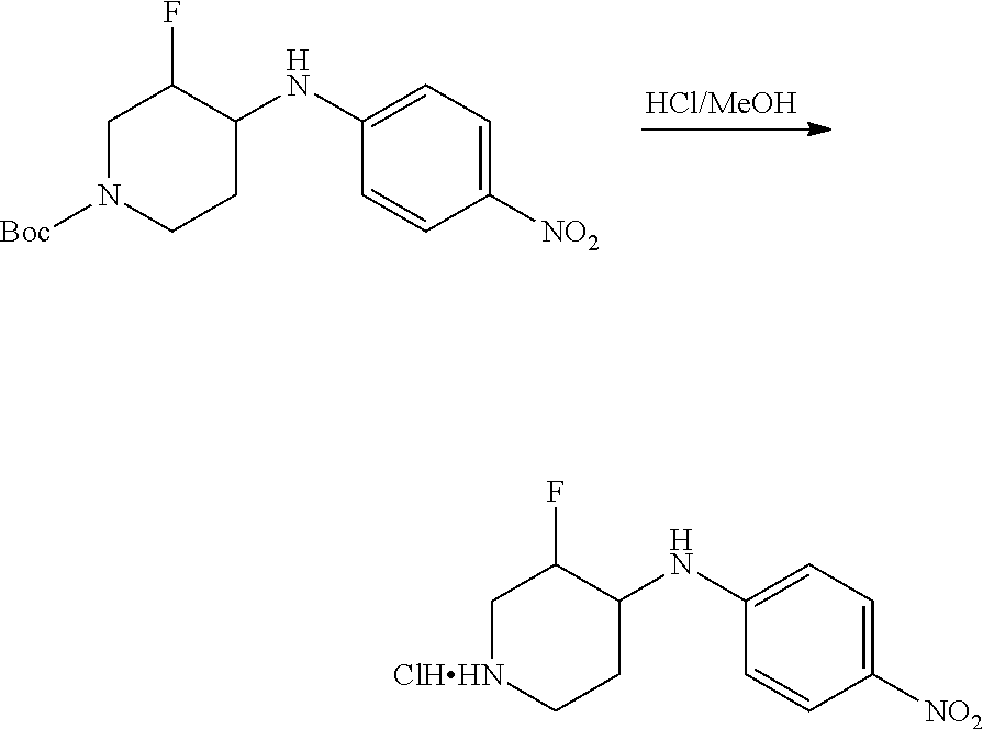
C1N([Boc])CCC(NC2=CC=C([NO2])C=C2)C1F.C1[ClHHN]CCC(NC2=CC=C([NO2])C=C2)C1F
